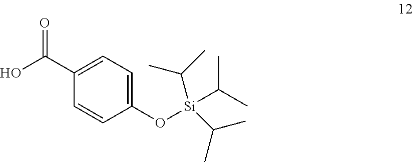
OC(C1=CC=C(O[Si](C(C)C)(C(C)C)C(C)C)C=C1)=O
